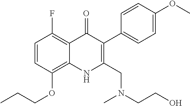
C1=CC(OCCC)=C2C(=C1F)C(=O)C(C1=CC=C(OC)C=C1)=C(CN(C)CCO)N2
